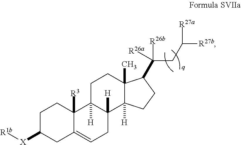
C1C([X][R1b])CC2=CCC3([H])C([H])(C2([R3])C1)CCC1(C)C3([H])CCC1C(CC([R27b])[R27a])([R26b])[R26a]
